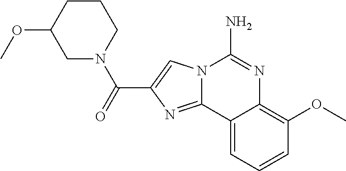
N12C(=NC(C(=O)N3CC(OC)CCC3)=C1)C1=CC=CC(OC)=C1N=C2N
